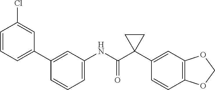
C1=C(NC(C2(C3=CC4=C(C=C3)OCO4)CC2)=O)C=C(C2=CC=CC(Cl)=C2)C=C1
